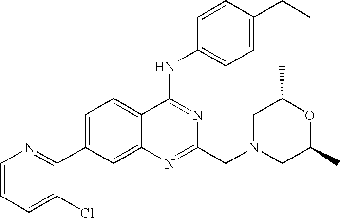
C1=CC=C(Cl)C(C2=CC=C3C(=C2)N=C(CN2CC(C)OC(C)C2)N=C3NC2=CC=C(CC)C=C2)=N1
